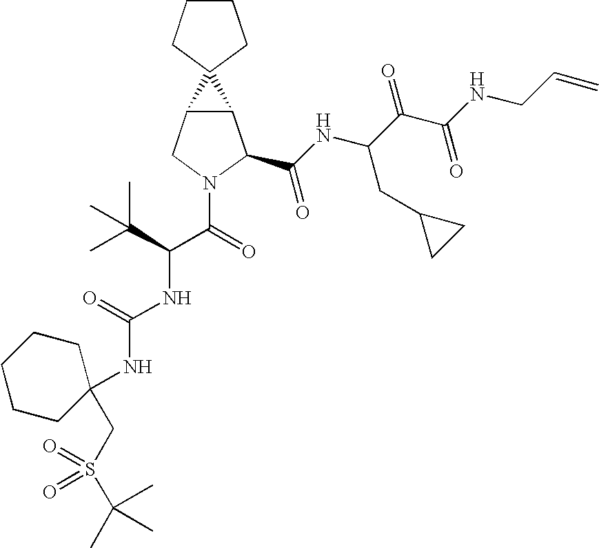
C12C(CN(C(C(NC(=O)NC3(CS(=O)(C(C)(C)C)=O)CCCCC3)C(C)(C)C)=O)C1C(NC(C(C(NCC=C)=O)=O)CC1CC1)=O)C21CCCC1
